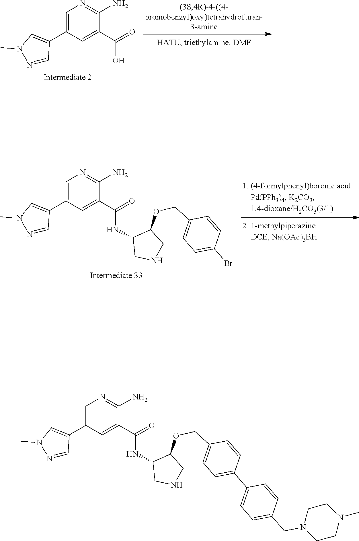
C1(COC2C(NC(C3=CC(C4=CN(C)N=C4)=CN=C3N)=O)CNC2)=CC=C(Br)C=C1.C1(C2=CN(C)N=C2)=CN=C(N)C(C(=O)O)=C1.C1=CC(CN2CCN(C)CC2)=CC=C1C1=CC=C(COC2C(NC(C3=CC(C4=CN(C)N=C4)=CN=C3N)=O)CNC2)C=C1
